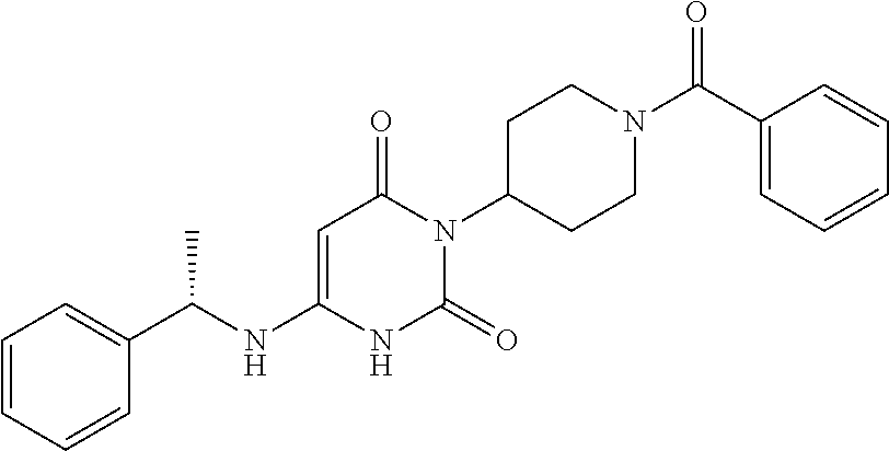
C1=CC=CC(C(NC2=CC(=O)N(C3CCN(C(C4=CC=CC=C4)=O)CC3)C(=O)N2)C)=C1
